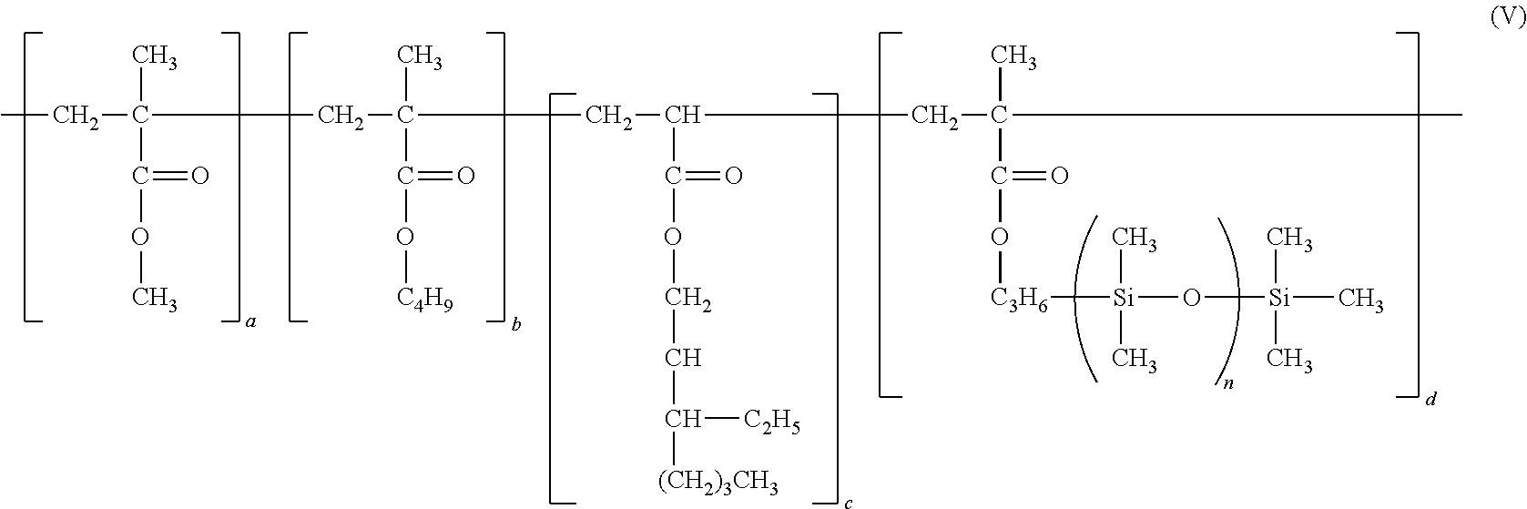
CCC(C)(C(OC)=O)CC(C)(C(O[C4H9])=O)CC(C(OCCC([C2H5])[(CH2)3CH3])=O)CC(C)(C(O[C3H6][Si](C)(C)O[Si](C)(C)C)=O)C
